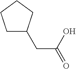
C1C(CC(=O)O)CCC1
